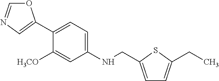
O1C=NC=C1C1=CC=C(NCC2=CC=C(CC)S2)C=C1[H3CO]
